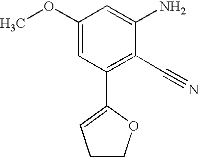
COC1=CC(C2=CCCO2)=C(C#N)C(N)=C1
